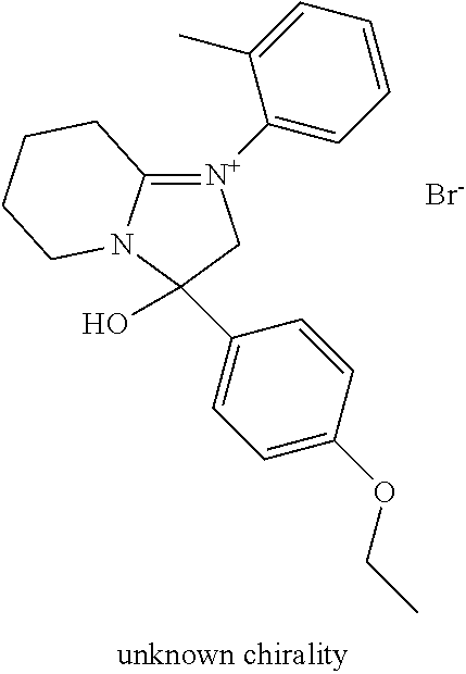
C12=[N+](C3=CC=CC=C3C)CC(O)(C3=CC=C(OCC)C=C3)N1CCCC2.[Br-]
